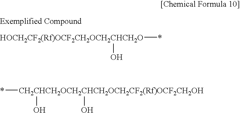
*[HOCH2CF2(Rf)OCF2CH2OCH2CHCH2O]O.*[CH2CHCH2OCH2CHCH2OCH2CF2(Rf)OCF2CH2OH](O)O
